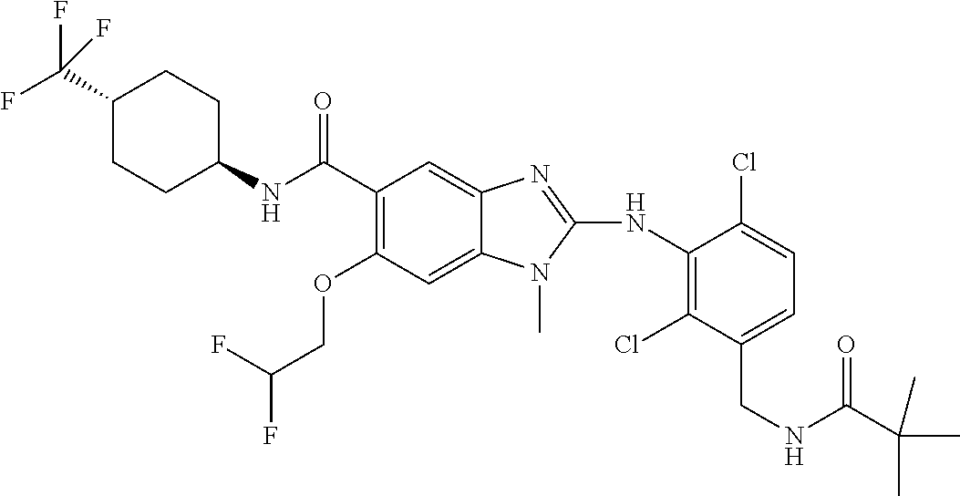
C1(C(F)(F)F)CCC(NC(C2=C(OCC(F)F)C=C3C(=C2)N=C(NC2=C(Cl)C(CNC(=O)C(C)(C)C)=CC=C2Cl)N3C)=O)CC1
